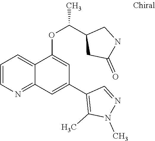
C1=CN=C2C(=C1)C(OC(C1CC(=O)NC1)C)=CC(C1=C(C)N(C)N=C1)=C2
